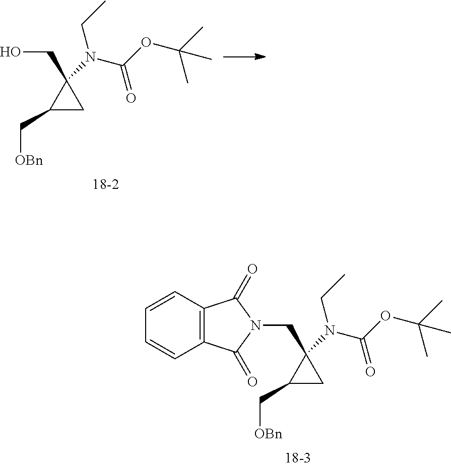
C1(C[OBn])CC1(CO)N(CC)C(OC(C)(C)C)=O.C1(C[OBn])CC1(CN1C(=O)C2=C(C1=O)C=CC=C2)N(CC)C(OC(C)(C)C)=O
